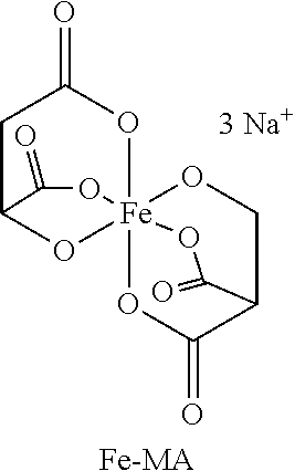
C1C2O[Fe]34(OC1=O)(OC2=O)OC(=O)C(C(=O)O3)CO4.[Fe-MA]
